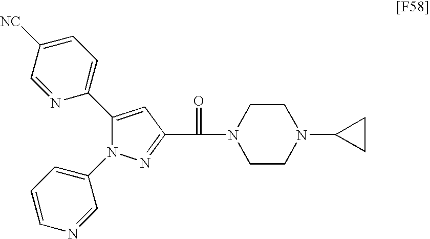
C1(C2=CC=C([NC])C=N2)=CC(C(=O)N2CCN(C3CC3)CC2)=NN1C1=CC=CN=C1
